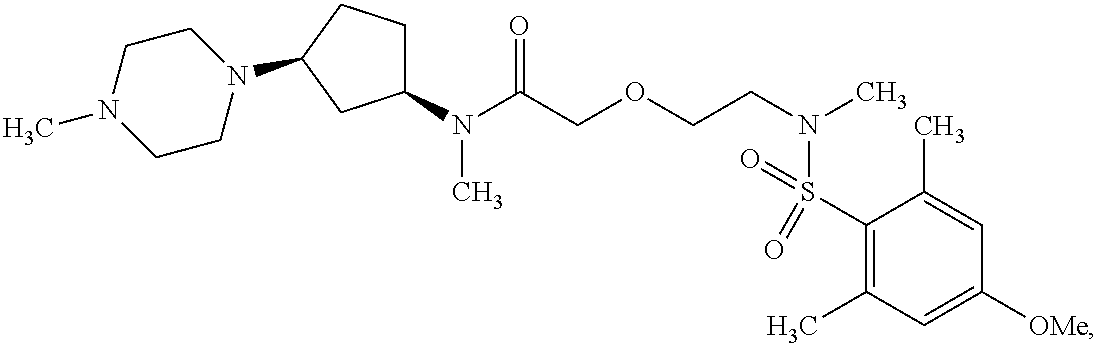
N(C(COCCN(C)S(C1=C(C)C=C([OMe])C=C1C)(=O)=O)=O)(C)C1CCC(N2CCN(C)CC2)C1
